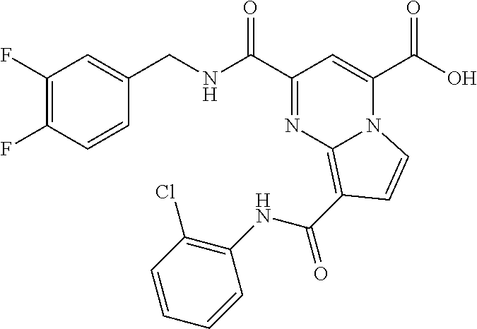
C1(F)=C(F)C=CC(CNC(C2=NC3=C(C(=O)NC4=C(Cl)C=CC=C4)C=CN3C(C(=O)O)=C2)=O)=C1
